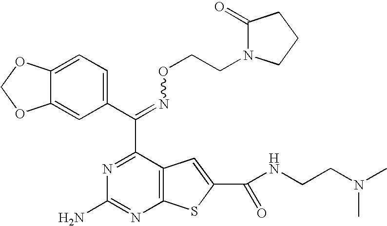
C(=NOCCN1C(=O)CCC1)(C1=NC(N)=NC2=C1C=C(C(NCCN(C)C)=O)S2)C1=CC=C2C(=C1)OCO2
